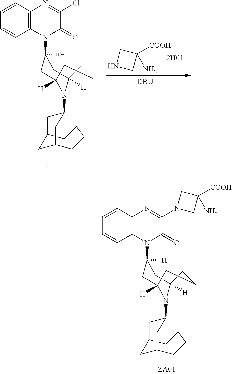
C12CCCCC(C1)CC(N1C3([H])CC(N4C5=C(C=CC=C5)N=C(Cl)C4=O)([H])CC1([H])CCC3)C2.C1(N)([COOH])CNC1.[DBU].C12CCCCC(C1)CC(N1C3([H])CC(N4C5=C(C=CC=C5)N=C(N5CC(N)([COOH])C5)C4=O)([H])CC1([H])CCC3)C2
